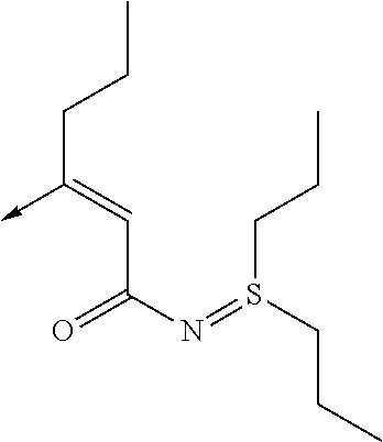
C(C(N=S(CCC)CCC)=O)=C(->C)CCC
